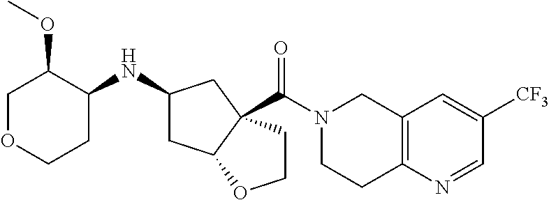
C1OCCC(NC2CC3C(C(N4CCC5=C(C4)C=C([CF3])C=N5)=O)(C2)CCO3)C1OC
